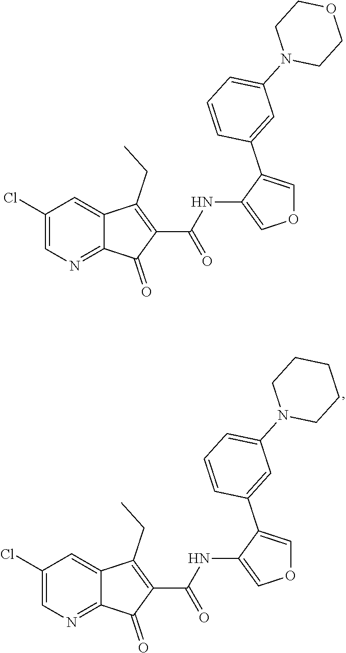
N1=C2C(=CC(Cl)=C1)C(CC)=C(C(=O)NC1=COC=C1C1=CC(N3CCOCC3)=CC=C1)C2=O.N1=C2C(=CC(Cl)=C1)C(CC)=C(C(=O)NC1=COC=C1C1=CC(N3CCCCC3)=CC=C1)C2=O
